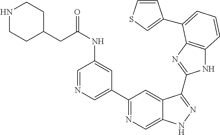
C1(C2=NC=C3C(=C2)C(C2=NC4=C(N2)C=CC=C4C2=CSC=C2)=NN3)=CN=CC(NC(=O)CC2CCNCC2)=C1
